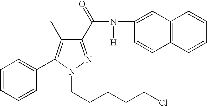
C1(C(=O)N([H])C2=CC3=C(C=C2)C=CC=C3)=NN(CCCCCCl)C(C2=CC=CC=C2)=C1C
